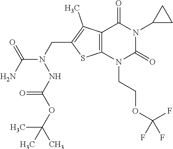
C12=C(N(CCOC(F)(F)F)C(=O)N(C3CC3)C1=O)SC(CN(NC(OC(C)(C)C)=O)C(N)=O)=C2C
